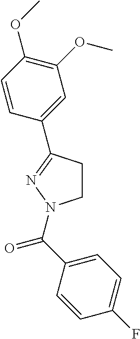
C1CC(C2=CC(OC)=C(OC)C=C2)=NN1C(C1=CC=C(F)C=C1)=O
